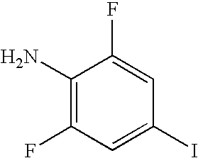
C1(N)=C(F)C=C(I)C=C1F
